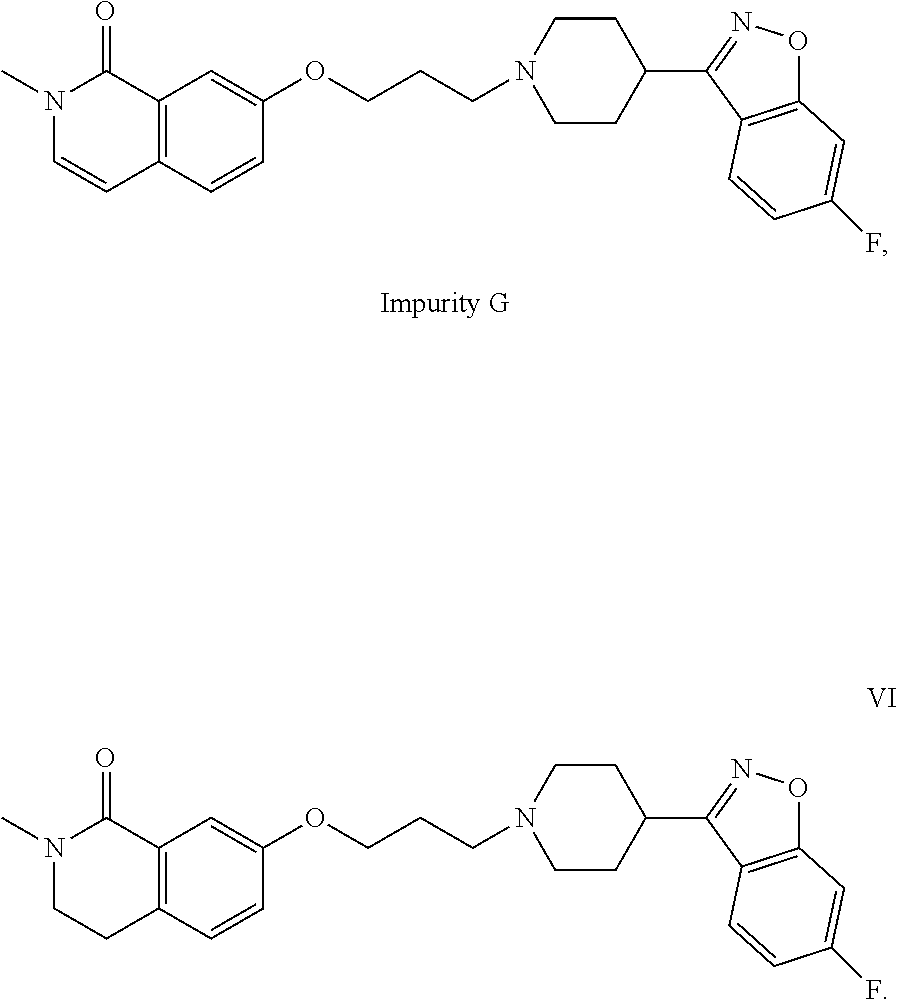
N1(C)C=CC2=C(C1=O)C=C(OCCCN1CCC(C3=NOC4=C3C=CC(F)=C4)CC1)C=C2.N1(C)CCC2=C(C1=O)C=C(OCCCN1CCC(C3=NOC4=C3C=CC(F)=C4)CC1)C=C2
